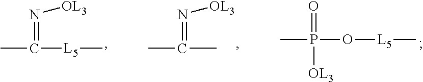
CC([L5]C)=N[OL3].CP(=O)([OL3])O[L5]C.CC(C)=N[OL3]
